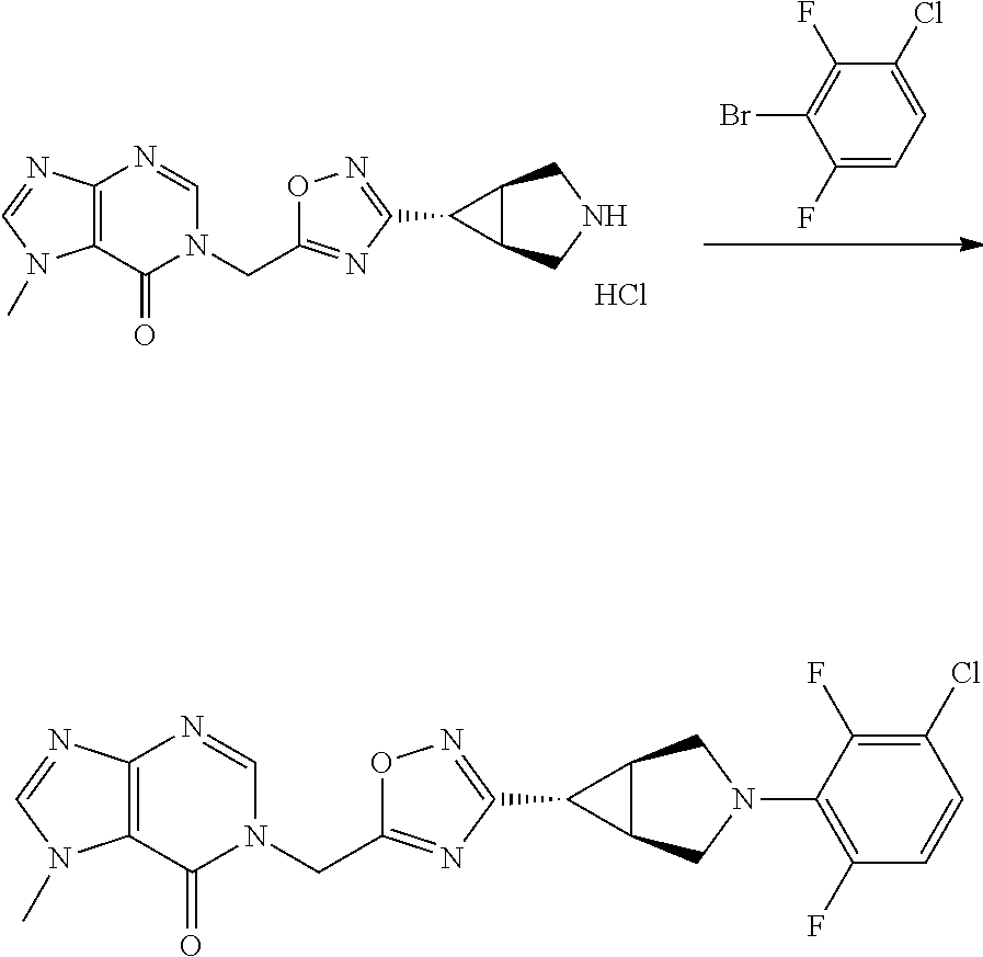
BrC1=C(F)C(Cl)=CC=C1F.C1(CN2C=NC3=C(C2=O)N(C)C=N3)=NC(C2C3C2CNC3)=NO1.Cl.C1(CN2C=NC3=C(C2=O)N(C)C=N3)=NC(C2C3C2CN(C2=C(F)C=CC(Cl)=C2F)C3)=NO1
